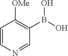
C1=CN=CC(B(O)O)=C1[OMe]
